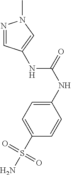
N1=CC(NC(NC2=CC=C(S(N)(=O)=O)C=C2)=O)=CN1C
